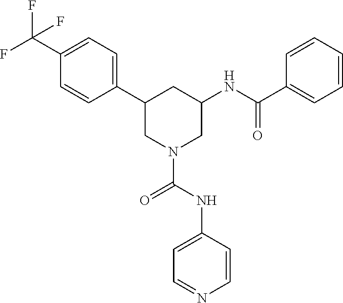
C1(C2CN(C(=O)NC3=CC=NC=C3)CC(NC(C3=CC=CC=C3)=O)C2)=CC=C(C(F)(F)F)C=C1
